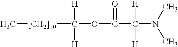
[[CH2]10](C([H])([H])OC(=O)C([H])([H])N(C)C)C
